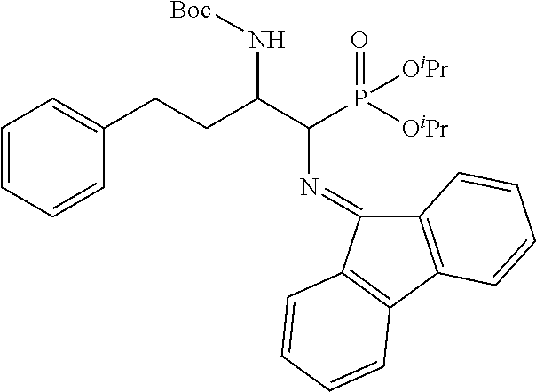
C(C(P([OiPr])(=O)[OiPr])N=C1C2=C(C3=C1C=CC=C3)C=CC=C2)(N[Boc])CCC1=CC=CC=C1
